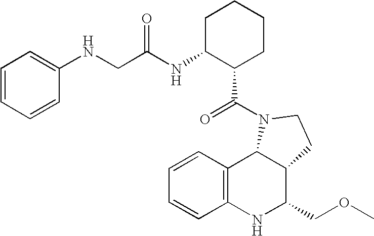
C1=CC2=C(C=C1)NC(COC)C1C2N(C(=O)C2CCCCC2NC(=O)CNC2=CC=CC=C2)CC1
